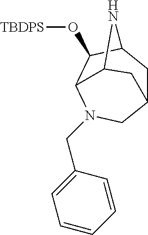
C12CC3C(O[TBDPS])C(N(CC4=CC=CC=C4)C1)C(C2)N3
